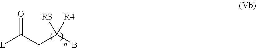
C(C(B)([R3])[R4])C([L])=O
